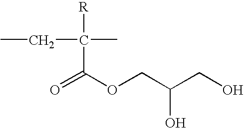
[R]C(C)(CC)C(OCC(CO)O)=O
